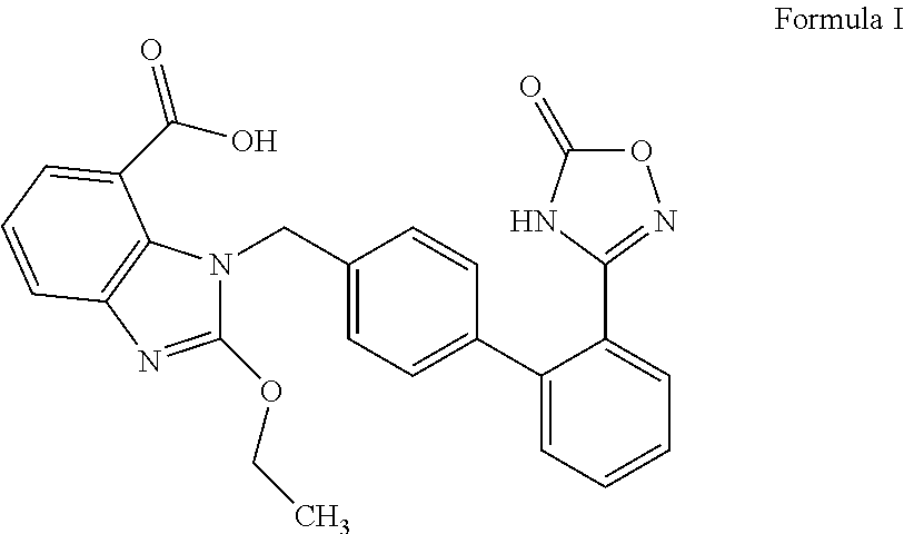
C1(OCC)=NC2=C(N1CC1=CC=C(C3=CC=CC=C3C3=NOC(=O)N3)C=C1)C(C(O)=O)=CC=C2
